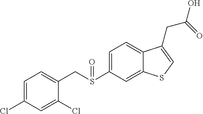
C(S(C1=CC=C2C(=C1)SC=C2CC(=O)O)=O)C1=CC=C(Cl)C=C1Cl
